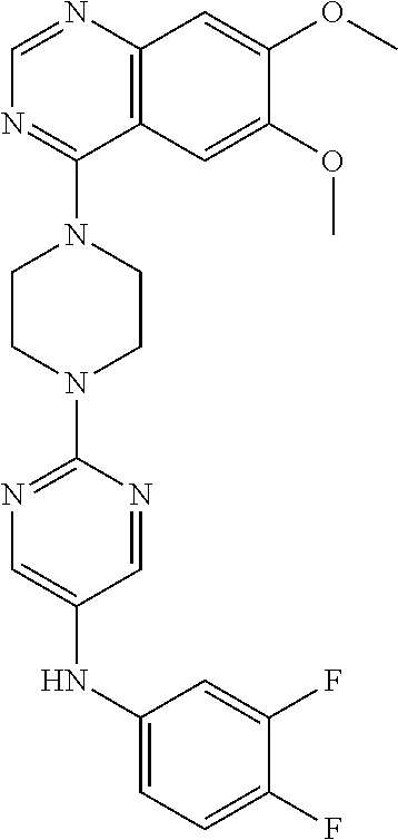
C12=C(N=CN=C1N1CCN(C3=NC=C(NC4=CC=C(F)C(F)=C4)C=N3)CC1)C=C(OC)C(OC)=C2
